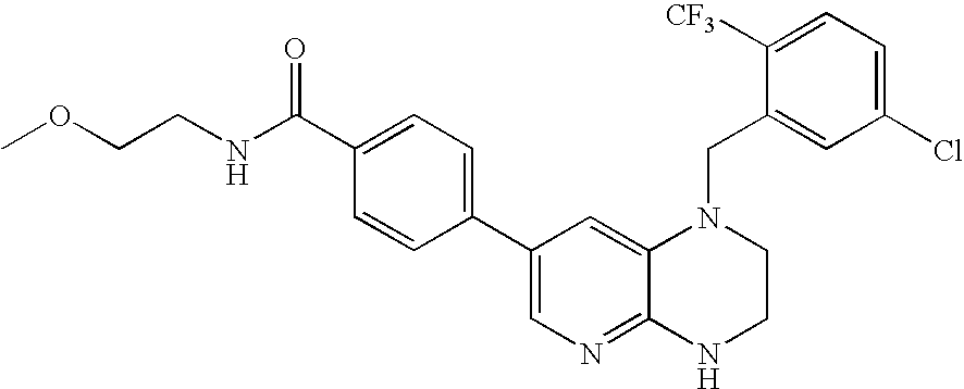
C1=C(C(NCCOC)=O)C=CC(C2=CN=C3C(=C2)N(CC2=CC(Cl)=CC=C2[CF3])CCN3)=C1
